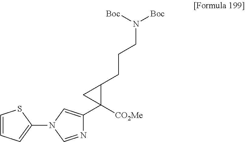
C1(N2C=NC(C3([CO2Me])C(CCCN([Boc])[Boc])C3)=C2)=CC=CS1
